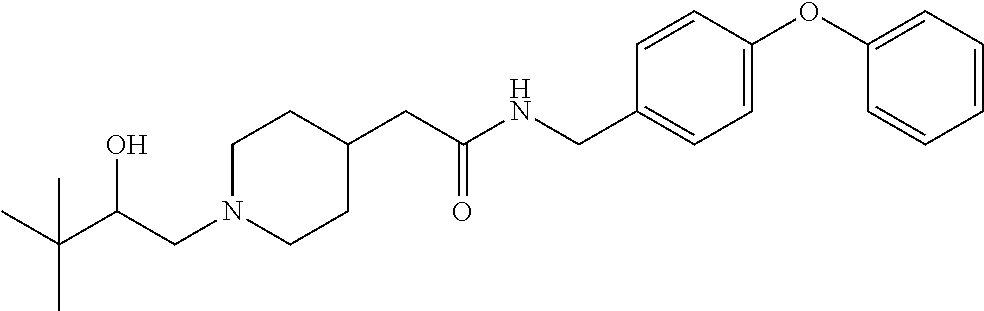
C(C(CN1CCC(CC(NCC2=CC=C(OC3=CC=CC=C3)C=C2)=O)CC1)O)(C)(C)C
